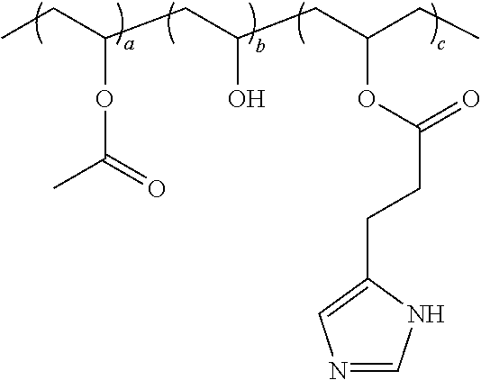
CCC(CC(CC(CC)OC(=O)CCC1=CN=CN1)O)OC(C)=O
